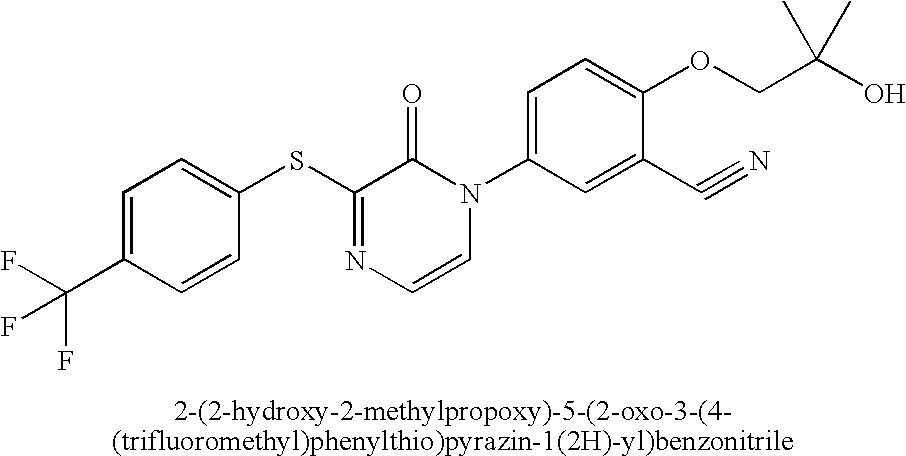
S(C1=NC=CN(C2=CC=C(OCC(O)(C)C)C(C#N)=C2)C1=O)C1=CC=C(C(F)(F)F)C=C1
